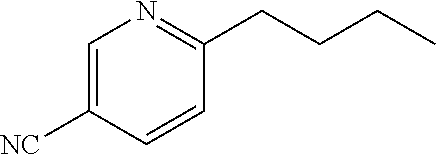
C1=C([CN])C=CC(CCCC)=N1
